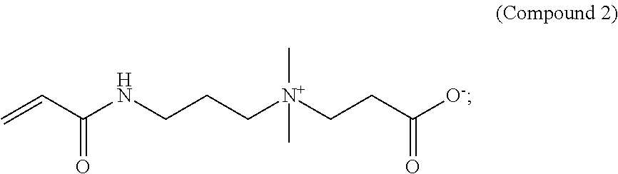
C=CC(NCCC[N+](CCC([O-])=O)(C)C)=O
